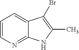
C1=CN=C2C(=C1)C(Br)=C(C)N2
